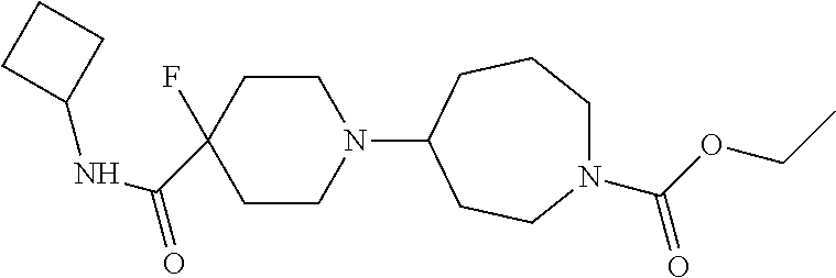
C1CN(C2CCN(C(OCC)=O)CCC2)CCC1(F)C(NC1CCC1)=O
